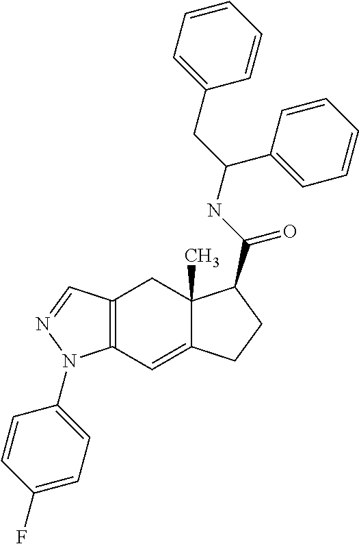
C12=C(C=C3C(C)(C1)C(C(NC(CC1=CC=CC=C1)C1=CC=CC=C1)=O)CC3)N(C1=CC=C(F)C=C1)N=C2
